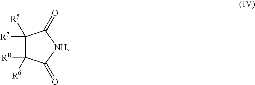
C1([R7])([R5])C([R8])([R6])C(=O)[NH]C1=O
